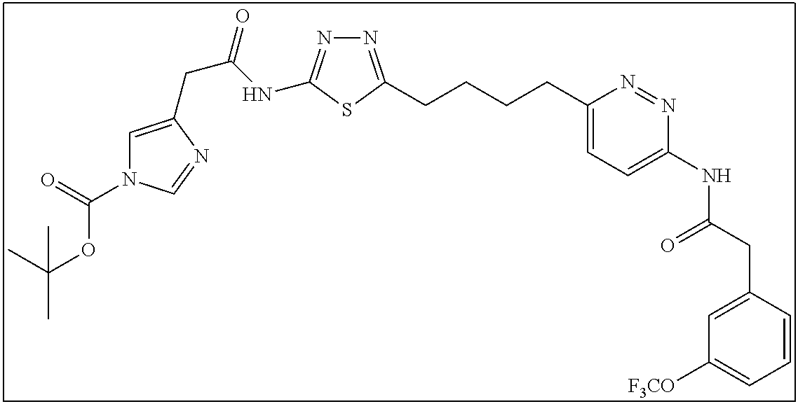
N1=C(CCCCC2=CC=C(NC(CC3=CC([F3CO])=CC=C3)=O)N=N2)SC(NC(CC2=CN(C(=O)OC(C)(C)C)C=N2)=O)=N1
